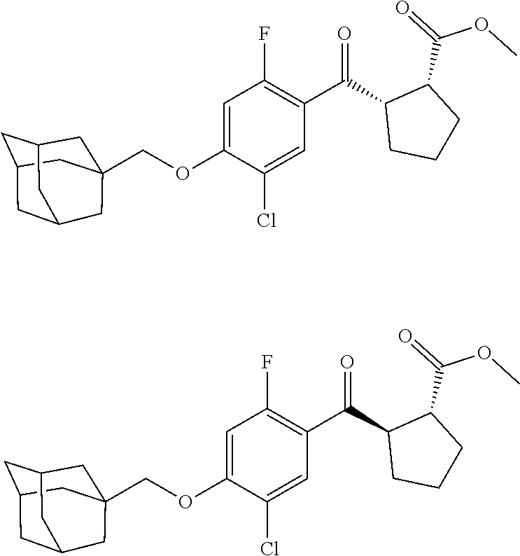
C1=C(OCC23CC4CC(CC(C2)C4)C3)C(Cl)=CC(C(C2CCCC2C(=O)OC)=O)=C1F.C1=C(OCC23CC4CC(CC(C2)C4)C3)C(Cl)=CC(C(C2CCCC2C(=O)OC)=O)=C1F
